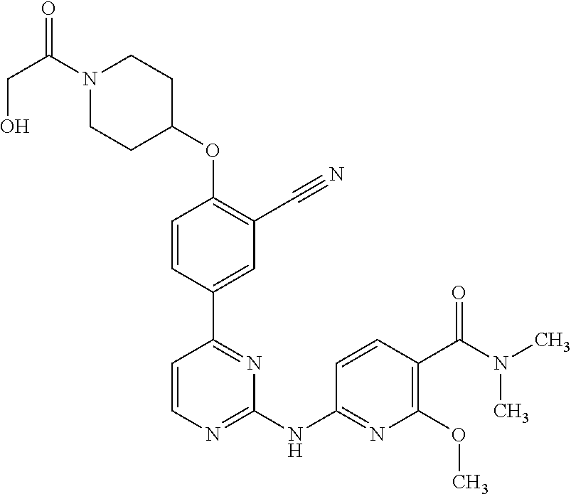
O(C1=C(C#N)C=C(C2=NC(NC3=NC(OC)=C(C(N(C)C)=O)C=C3)=NC=C2)C=C1)C1CCN(C(CO)=O)CC1
